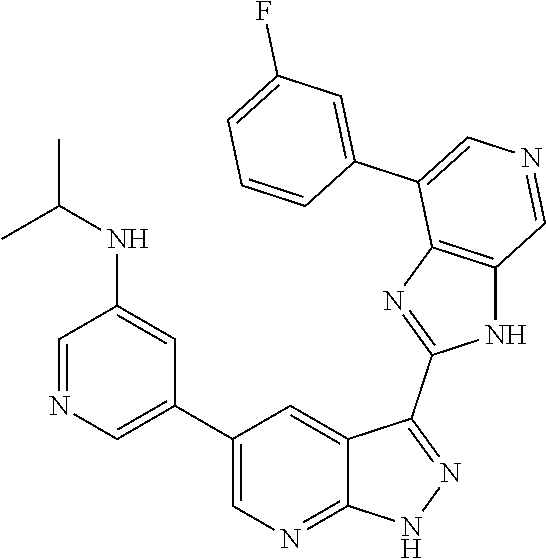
C1(C2=CN=CC(NC(C)C)=C2)=CN=C2C(=C1)C(C1=NC3=C(N1)C=NC=C3C1=CC(F)=CC=C1)=NN2
